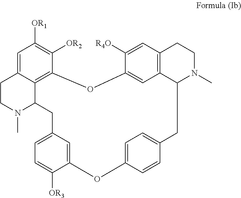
C1=C2C3=C(C([OR2])=C1[OR1])OC1=CC4=C(C=C1[R4O])CCN(C)C4CC1=CC=C(OC4=CC(=CC=C4[OR3])CC3N(C)CC2)C=C1
